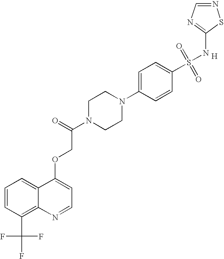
C1=CC(C(F)(F)F)=C2C(=C1)C(OCC(N1CCN(C3=CC=C(S(=O)(=O)NC4=NC=NS4)C=C3)CC1)=O)=CC=N2.[H]
